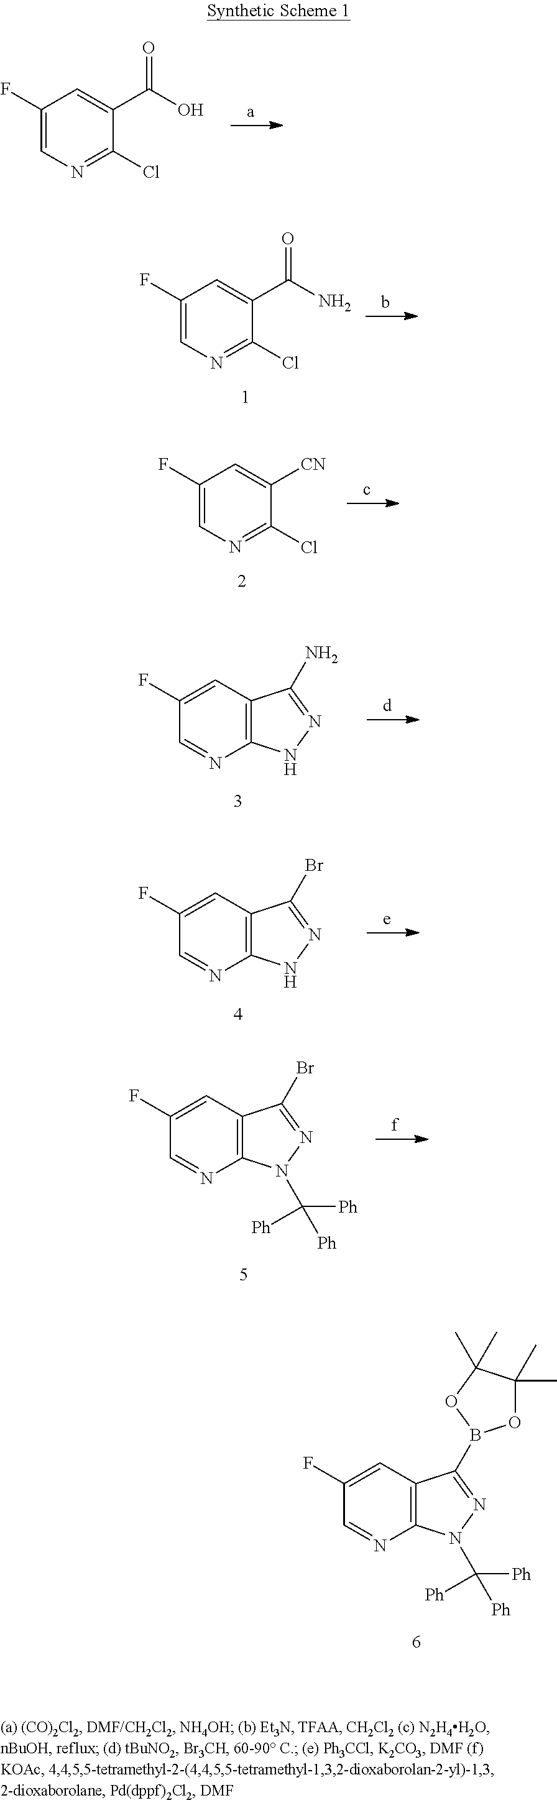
C1(F)=CN=C(Cl)C(C(O)=O)=C1.C1(F)=CN=C(Cl)C(C(N)=O)=C1.C1(F)=CN=C(Cl)C([CN])=C1.C1(F)=CC2=C(N=C1)NN=C2N.C1(F)=CC2=C(N=C1)NN=C2Br.C1(F)=CC2=C(N=C1)N(C([Ph])([Ph])[Ph])N=C2Br.C1(F)=CC2=C(N=C1)N(C([Ph])([Ph])[Ph])N=C2B1OC(C)(C)C(C)(C)O1
